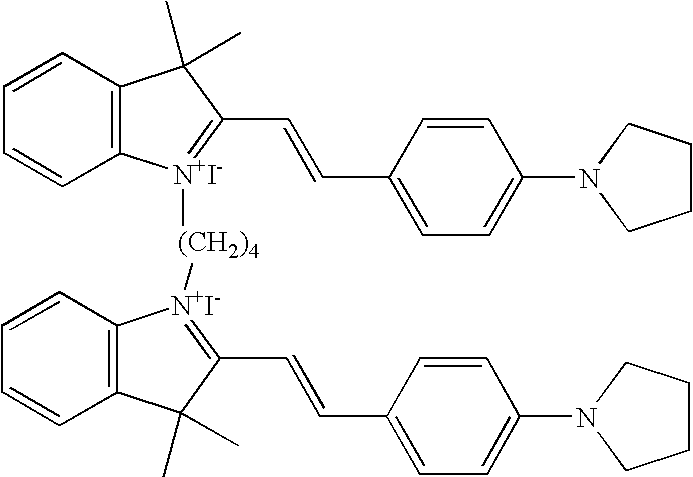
C1=CC2=C(C=C1)[N+I-]([(CH2)4][N+I-]1=C(C=CC3=CC=C(N4CCCC4)C=C3)C(C)(C)C3=C1C=CC=C3)=C(C=CC1=CC=C(N3CCCC3)C=C1)C2(C)C
